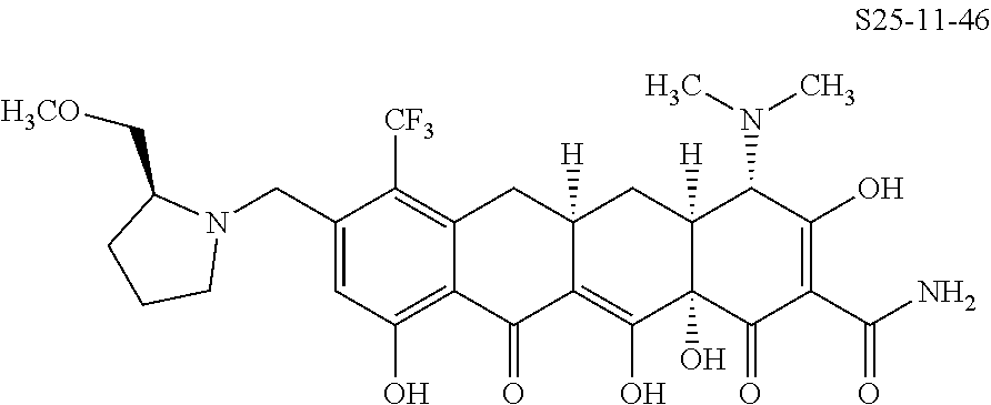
C1(CN2C(C[H3CO])CCC2)=CC(O)=C2C(=C1[CF3])CC1([H])C(=C(O)C3(O)C([H])(C1)C(N(C)C)C(O)=C(C(N)=O)C3=O)C2=O
